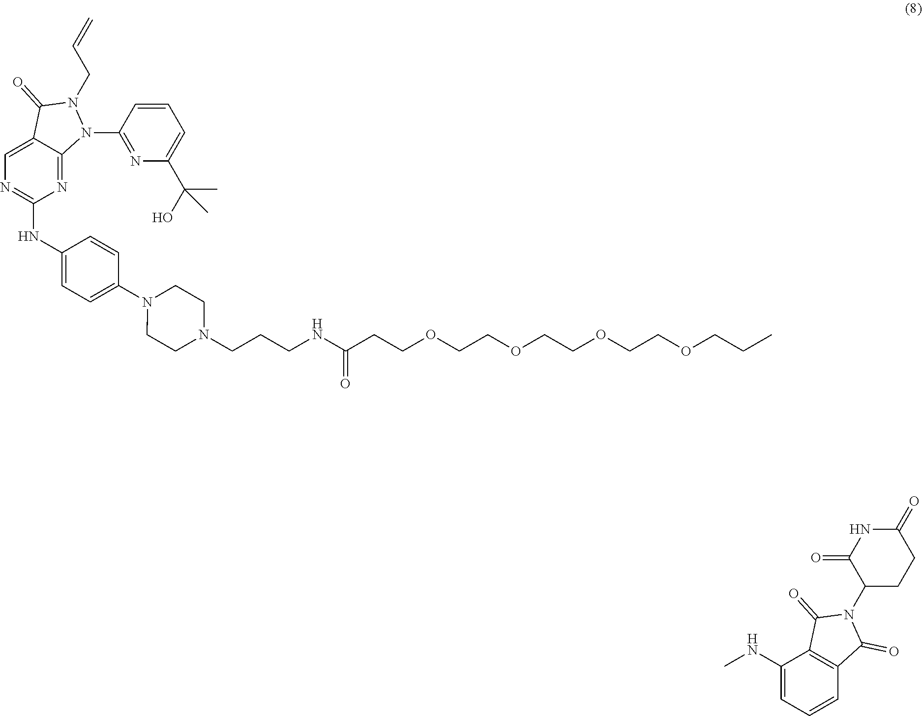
C1=C2C(=NC(NC3=CC=C(N4CCN(CCCNC(=O)CCOCCOCCOCCOCCC)CC4)C=C3)=N1)N(C1=NC(C(C)(O)C)=CC=C1)N(CC=C)C2=O.C1=C(NC)C2=C(C=C1)C(=O)N(C1CCC(=O)NC1=O)C2=O
